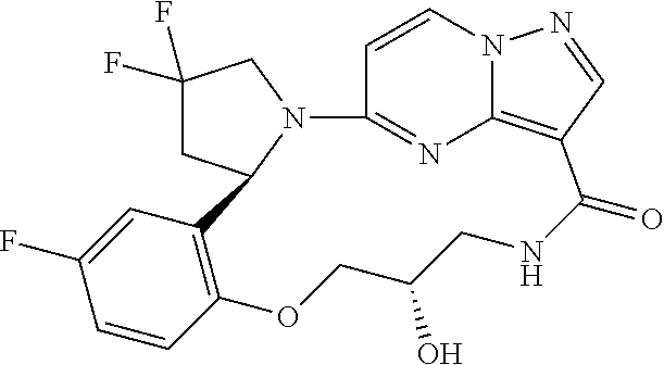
C1(F)(F)CC2N(C1)C1=NC3=C(C=NN3C=C1)C(=O)NCC(O)COC1=C2C=C(F)C=C1
